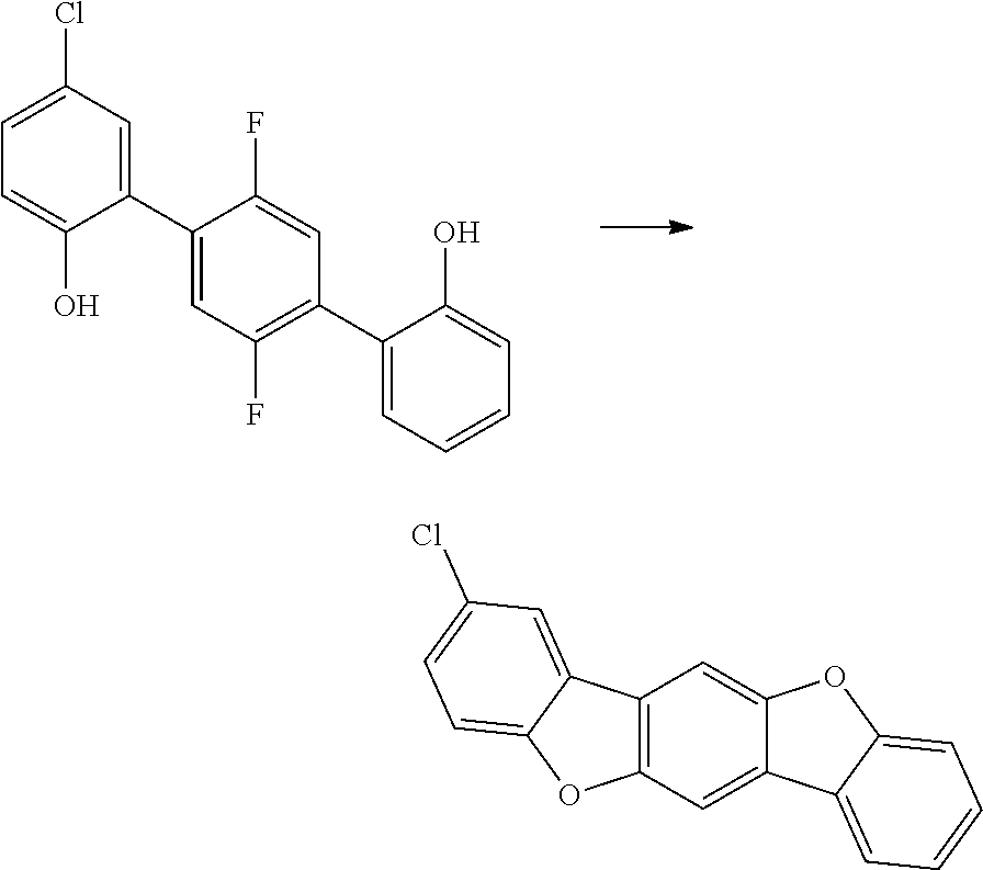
C1=C(Cl)C=C(C2=CC(F)=C(C3=CC=CC=C3O)C=C2F)C(O)=C1.C12=C(C=C3C(=C1)OC1=CC=CC=C31)OC1=CC=C(Cl)C=C21
